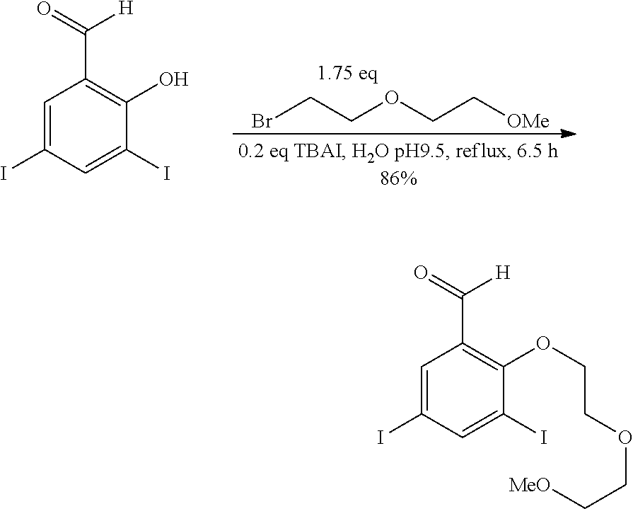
C1=C(I)C=C(I)C(O)=C1C(=O)[H].BrCCOCC[OMe].C1=C(I)C=C(I)C(OCCOCC[MeO])=C1C(=O)[H]
